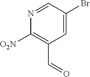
C1([O2N])=C(C=O)C=C(Br)C=N1
